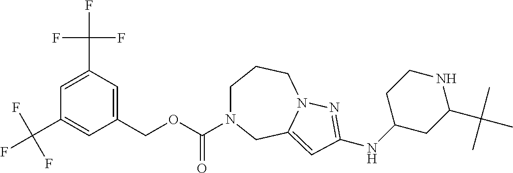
C1=C(C(F)(F)F)C=C(COC(=O)N2CCCN3C(=CC(NC4CC(C(C)(C)C)NCC4)=N3)C2)C=C1C(F)(F)F
